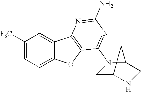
C12=CC=C([F3C])C=C1C1=C(O2)C(N2CC3NCC2C3)=NC(N)=N1
